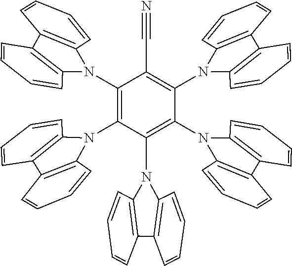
C1(N2C3=C(C4=C2C=CC=C4)C=CC=C3)=C(N2C3=C(C=CC=C3)C3=C2C=CC=C3)C(N2C3=C(C=CC=C3)C3=C2C=CC=C3)=C(N2C3=C(C=CC=C3)C3=C2C=CC=C3)C(N2C3=C(C4=C2C=CC=C4)C=CC=C3)=C1C#N
